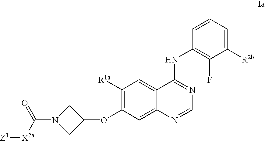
C1=CC=C([R2b])C(F)=C1NC1=NC=NC2=CC(OC3CN(C([X2a][Z1])=O)C3)=C([R1a])C=C12
